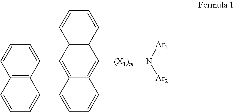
C12=C(C=CC=C1)C([(X1)m]N([Ar2])[Ar1])=C1C(=C2C2=CC=CC3=C2C=CC=C3)C=CC=C1
